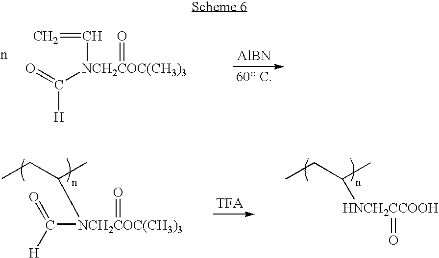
[NCH2COC(CH3)3](C(C)CC)(=O)C([H])=O.[TFA].CC(CC)[HNCH2CCOOH]=O.[NCH2COC(CH3)3](C(=O)[H])(C=C)=O.[AlBN]
